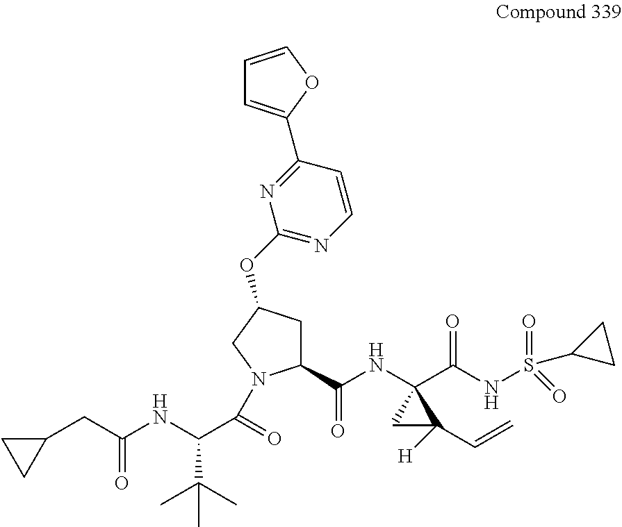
C1C(OC2=NC=CC(C3=CC=CO3)=N2)CN(C(C(NC(CC2CC2)=O)C(C)(C)C)=O)C1C(NC1(C(NS(C2CC2)(=O)=O)=O)CC1([H])C=C)=O
